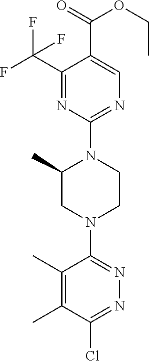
C1(C(F)(F)F)=NC(N2C(C)CN(C3=NN=C(Cl)C(C)=C3C)CC2)=NC=C1C(=O)OCC
